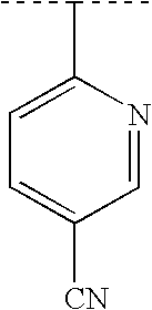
C1=C(C(C)C)N=CC([CN])=C1
